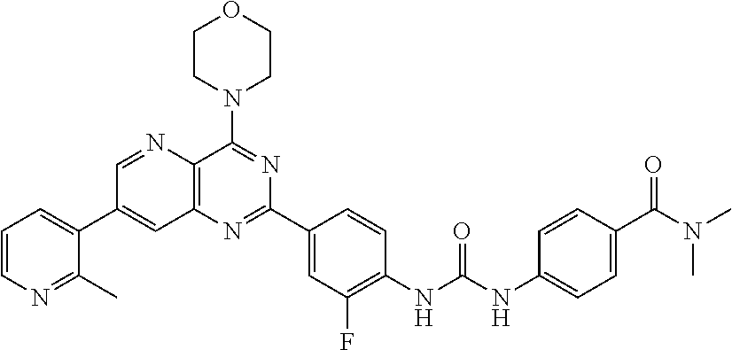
C1=NC2=C(C=C1C1=CC=CN=C1C)N=C(C1=CC(F)=C(NC(NC3=CC=C(C(N(C)C)=O)C=C3)=O)C=C1)N=C2N1CCOCC1
